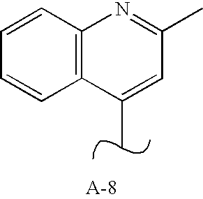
C12=C(C(C)=CC(C)=N1)C=CC=C2
